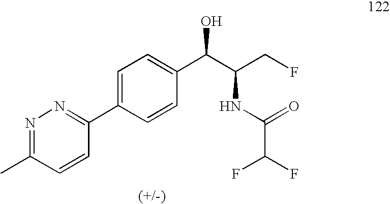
C1=C(C2=NN=C(C)C=C2)C=CC(C(C(CF)NC(=O)C(F)F)O)=C1
